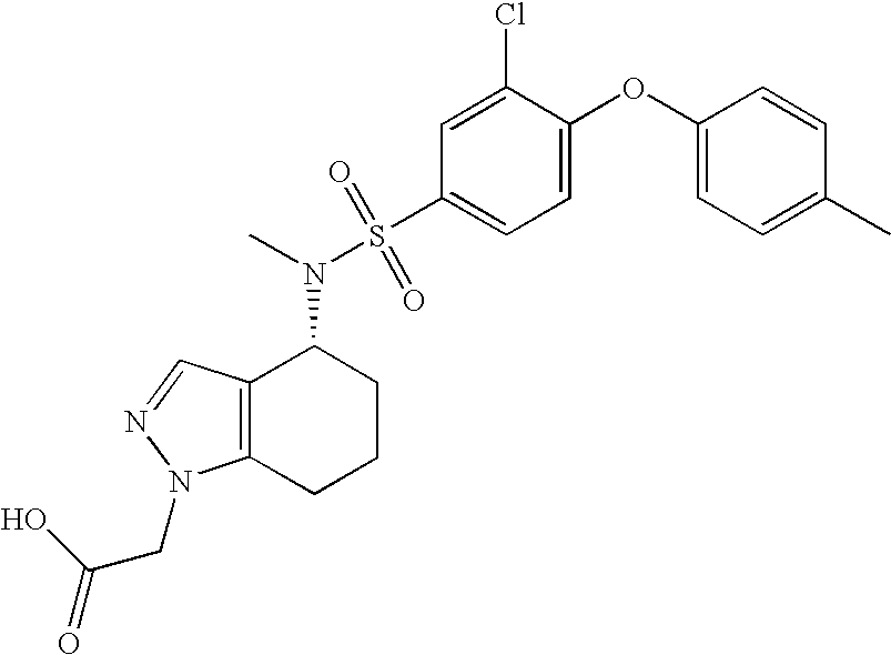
N(C1C2=C(CCC1)N(CC(=O)O)N=C2)(C)S(C1=CC=C(OC2=CC=C(C)C=C2)C(Cl)=C1)(=O)=O
